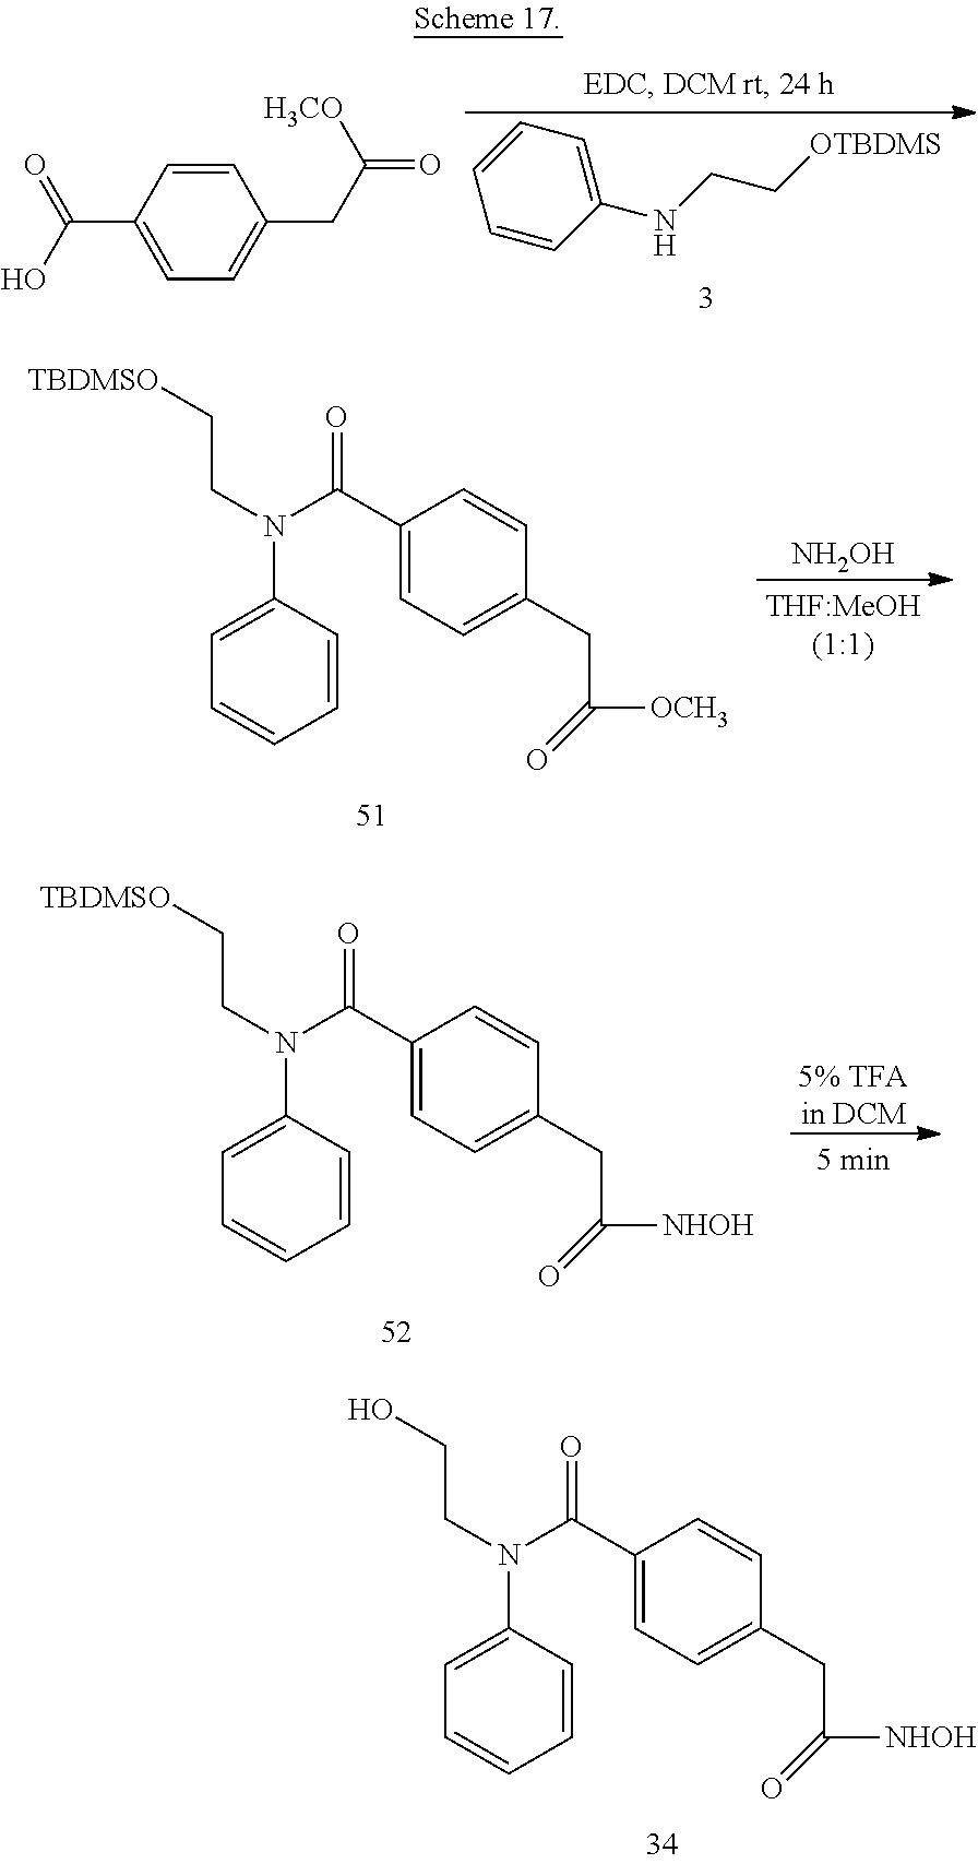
[NH2OH].C1=CC(N(C(=O)C2=CC=C(CC([OCH3])=O)C=C2)CC[TBDMSO])=CC=C1.C1=CC(N(C(=O)C2=CC=C(CC([NHOH])=O)C=C2)CCO)=CC=C1.C1=CC(NCC[OTBDMS])=CC=C1.C1=CC(C(=O)O)=CC=C1CC(=O)[H3CO].C1=CC(N(C(=O)C2=CC=C(CC([NHOH])=O)C=C2)CC[TBDMSO])=CC=C1.[5% TFAin DCM]
